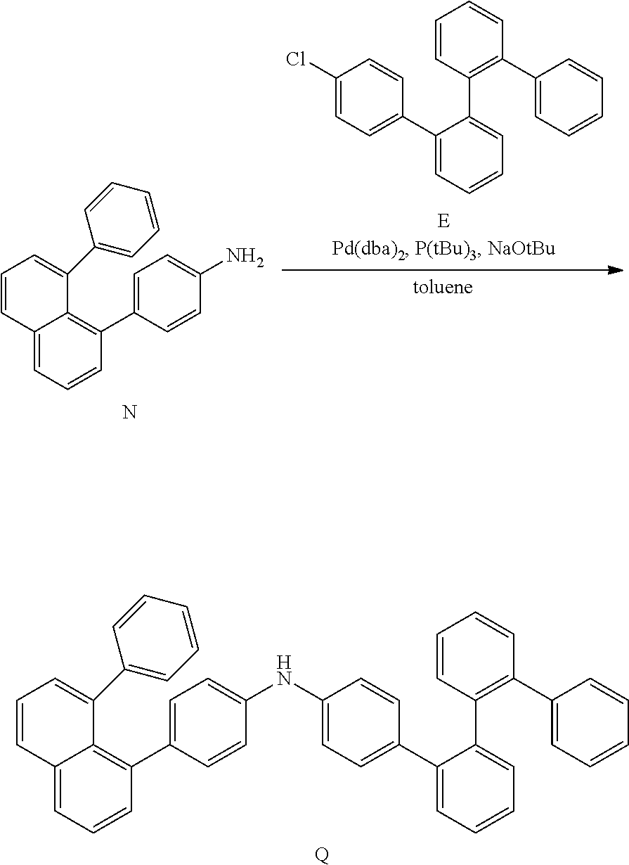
[Q].C1=C(C2=C3C(=CC=C2)C=CC=C3C2=CC=CC=C2)C=CC(NC2=CC=C(C3=CC=CC=C3C3=C(C4=CC=CC=C4)C=CC=C3)C=C2)=C1.N.C1=C(C2=C3C(=CC=C2)C=CC=C3C2=CC=CC=C2)C=CC(N)=C1.C1(Cl)=CC=C(C2=CC=CC=C2C2=C(C3=CC=CC=C3)C=CC=C2)C=C1
